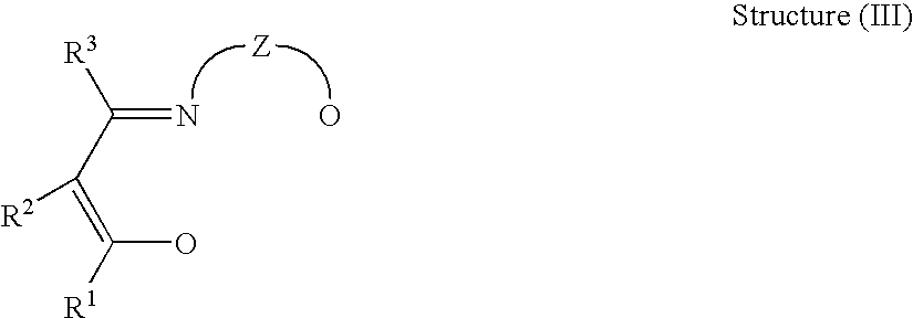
N=C(C(=C(O)[R1])[R2])[R3].O
